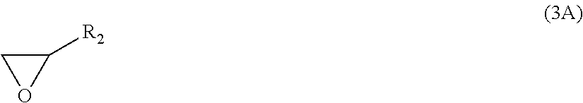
C1([R2])CO1
